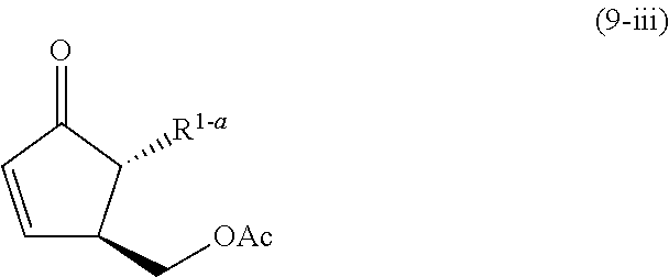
C1=CC(=O)C([R1-a])C1C[OAc]
